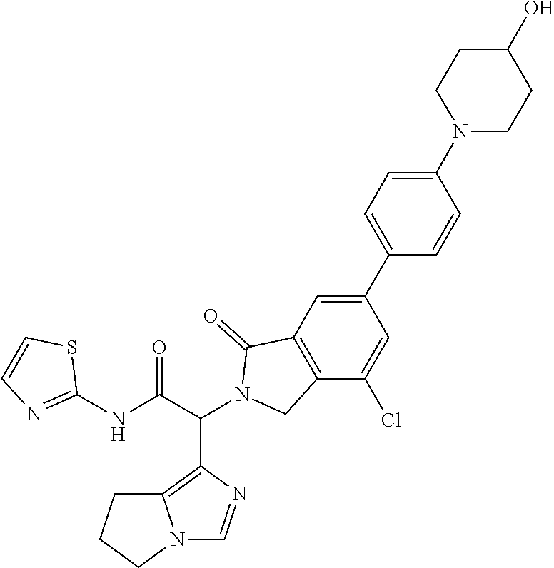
C12=C(C(C(NC3=NC=CS3)=O)N3CC4=C(C3=O)C=C(C3=CC=C(N5CCC(O)CC5)C=C3)C=C4Cl)N=CN1CCC2
